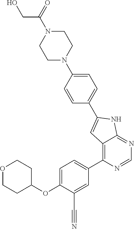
O1CCC(OC2=CC=C(C3=C4C(=NC=N3)NC(C3=CC=C(N5CCN(C(=O)CO)CC5)C=C3)=C4)C=C2C#N)CC1
